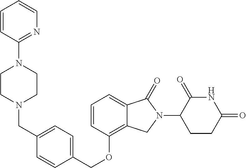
C(OC1=C2C(=CC=C1)C(=O)N(C1C(=O)NC(=O)CC1)C2)C1=CC=C(CN2CCN(C3=NC=CC=C3)CC2)C=C1
